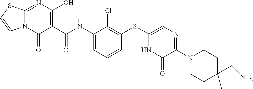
C1C(C)(CN)CCN(C2=NC=C(SC3=C(Cl)C(NC(=O)C4=C(O)N=C5N(C4=O)C=CS5)=CC=C3)NC2=O)C1
